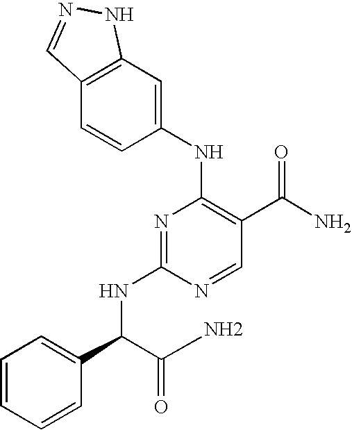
C1(NC2=C(C(N)=O)C=NC(NC(C3=CC=CC=C3)C(C)=O)=N2)=CC2=C(C=C1)C=NN2.N
